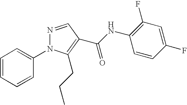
C1=CC=CC(N2N=CC(C(NC3=C(F)C=C(F)C=C3)=O)=C2CCC)=C1
